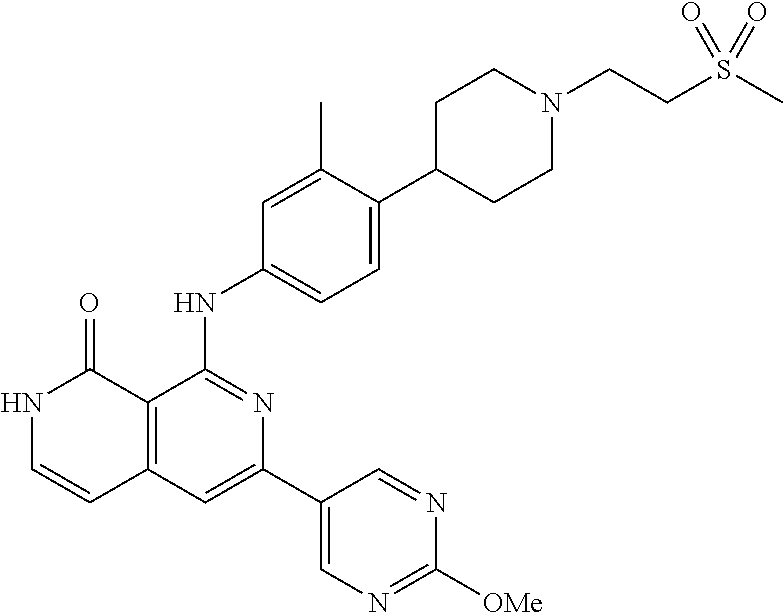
C12=C(C=C(C3=CN=C([OMe])N=C3)N=C1NC1=CC=C(C3CCN(CCS(C)(=O)=O)CC3)C(C)=C1)C=CNC2=O
